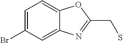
C1=C(Br)C=C2C(=C1)OC(CS)=N2
